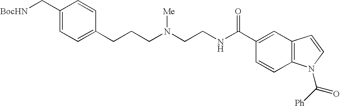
C1(C[BocHN])=CC=C(CCCN(CCNC(C2=CC3=C(C=C2)N(C([Ph])=O)C=C3)=O)[Me])C=C1
